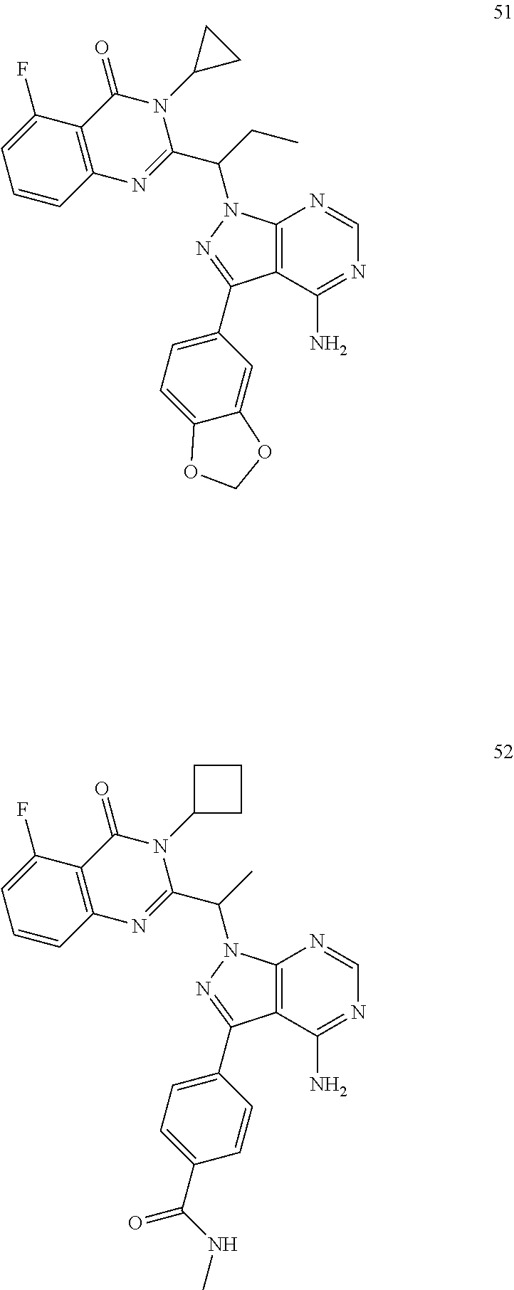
C12=C(C(N)=NC=N1)C(C1=CC=C(C(NC)=O)C=C1)=NN2C(C)C1=NC2=C(C(=O)N1C1CCC1)C(F)=CC=C2.C12=C(C(N)=NC=N1)C(C1=CC=C3C(=C1)OCO3)=NN2C(CC)C1=NC2=C(C(=O)N1C1CC1)C(F)=CC=C2
